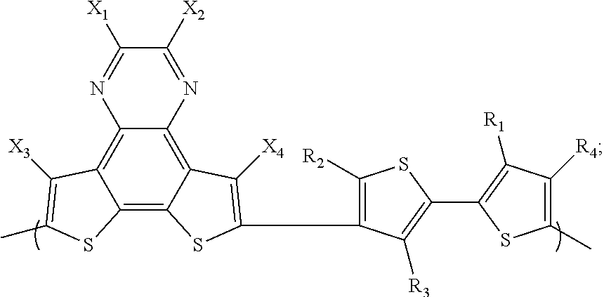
C1(C2=C([R1])C([R4])=C(C)S2)=C([R3])C(C2=C([X4])C3=C4C(=C5C(=C3S2)SC(C)=C5[X3])N=C([X1])C([X2])=N4)=C([R2])S1
